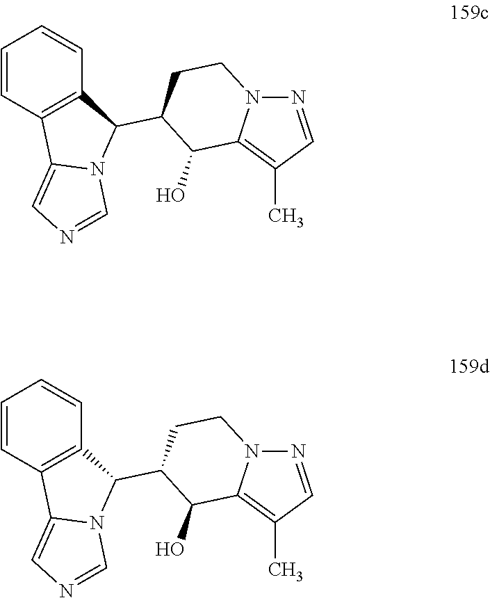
N1=CC(C)=C2N1CCC(C1C3=C(C4=CN=CN14)C=CC=C3)C2O.N1=CC(C)=C2N1CCC(C1C3=C(C4=CN=CN14)C=CC=C3)C2O
